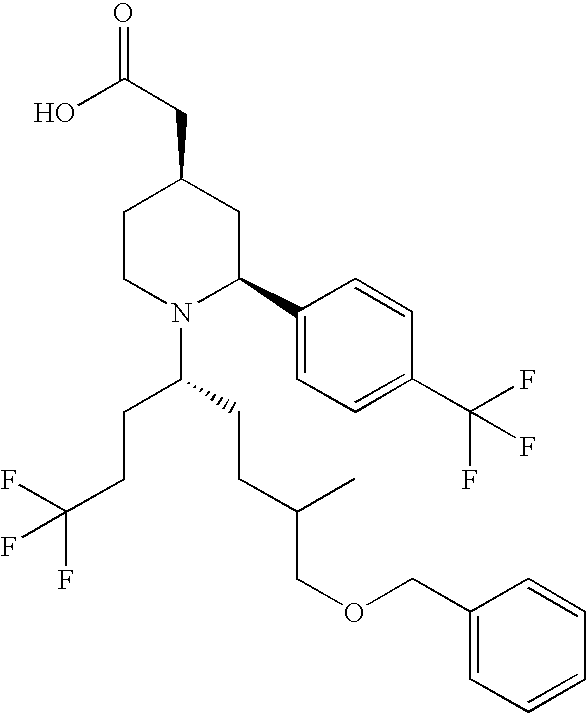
C1(C2CC(CC(O)=O)CCN2C(CCC(F)(F)F)CCC(COCC2=CC=CC=C2)C)=CC=C(C(F)(F)F)C=C1
